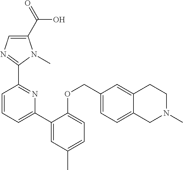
C1(C(=O)O)=CN=C(C2=NC(C3=CC(C)=CC=C3OCC3=CC=C4C(=C3)CCN(C)C4)=CC=C2)N1C
